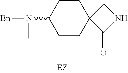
C1CC(N([Bn])C)CCC12C(=O)NC2
